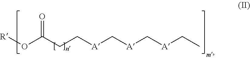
CC[A]C[A]C[A]CCC(O[R])=O
